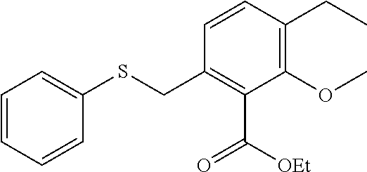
C1=CC=CC(SCC2=C(C(=O)[OEt])C(OC)=C(CC)C=C2)=C1
